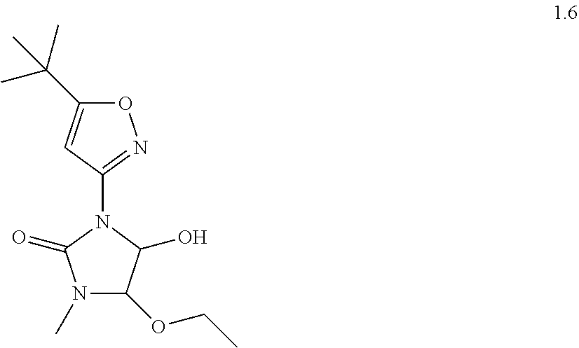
C1(N2C(=O)N(C)C(OCC)C2O)=NOC(C(C)(C)C)=C1
